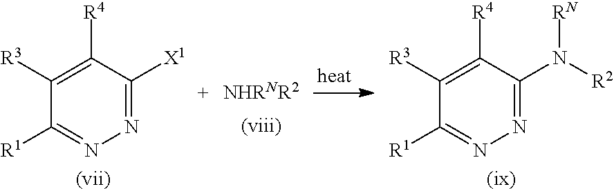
C1([R3])=C([R4])C([X1])=NN=C1[R1].[(vii)].C1([R3])=C([R4])C(N([R2])[RN])=NN=C1[R1].[(ix)]
